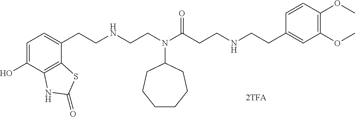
C1=C(O)C2=C(C(CCNCCN(C(CCNCCC3=CC(OC)=C(OC)C=C3)=O)C3CCCCCC3)=C1)SC(=O)N2
